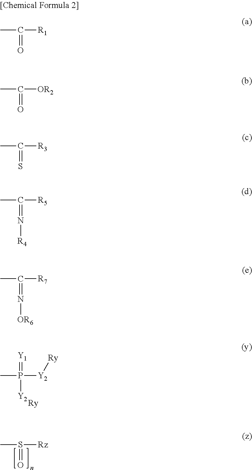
CP([Y2][Ry])([Y2])=[Y1].CS([Rz])=O.CC([R1])=O.CC([OR2])=O.CC([R3])=S.CC([R5])=N[R4].CC([R7])=N[OR6]
